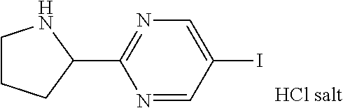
N1=CC(I)=CN=C1C1NCCC1
